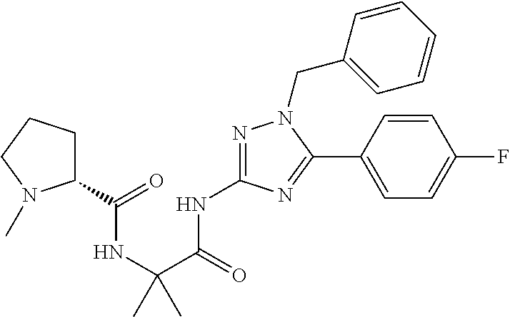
N1=C(NC(C(NC(=O)C2CCCN2C)(C)C)=O)N=C(C2=CC=C(F)C=C2)N1CC1=CC=CC=C1
